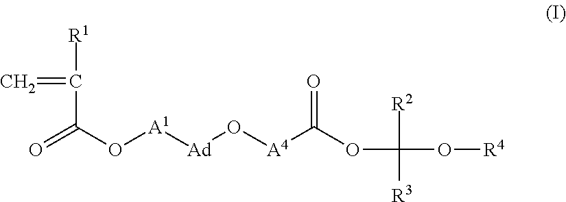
O=C(O[A1][Ad]O[A4]C(OC(O[R4])([R2])[R3])=O)C(=C)[R1]
